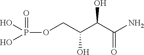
C(O)(C(N)=O)C(COP(=O)(O)O)O
